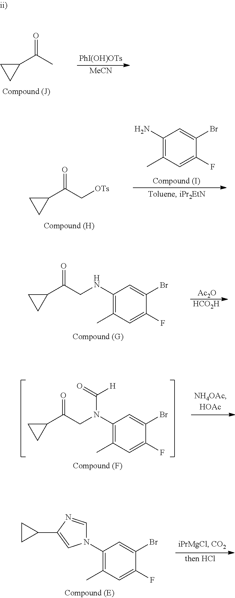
C1(N)=C(C)C=C(F)C(Br)=C1.O=C(C[OTs])C1CC1.C1(NCC(C2CC2)=O)=C(C)C=C(F)C(Br)=C1.[Ac2O].[HCO2H].C1(N2C=NC(C3CC3)=C2)=C(C)C=C(F)C(Br)=C1.C1(N(CC(C2CC2)=O)C([H])=O)=C(C)C=C(F)C(Br)=C1.O=C(C)C1CC1.[MeCN].[PhI(OH)OTs]
